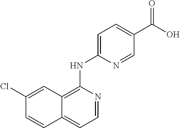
C1(Cl)=CC2=C(NC3=CC=C(C(O)=O)C=N3)N=CC=C2C=C1
